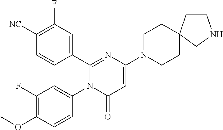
C1(C2=CC(F)=C([CN])C=C2)=NC(N2CCC3(CC2)CCNC3)=CC(=O)N1C1=CC(F)=C(OC)C=C1
